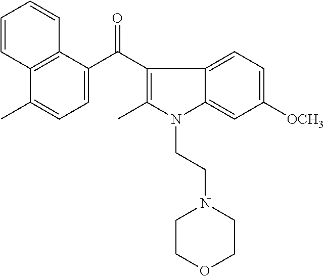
C12=C(C(C(C3=C(C)N(CCN4CCOCC4)C4=CC([OCH3])=CC=C34)=O)=CC=C1C)C=CC=C2
